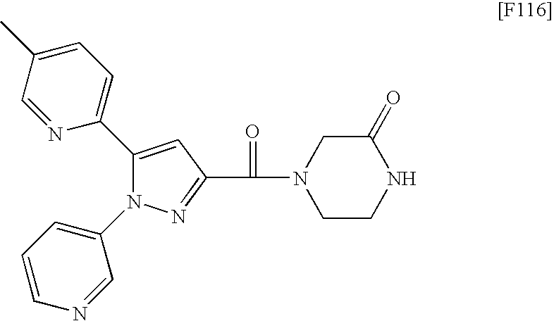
N1=C(C(=O)N2CCNC(=O)C2)C=C(C2=CC=C(C)C=N2)N1C1=CC=CN=C1
